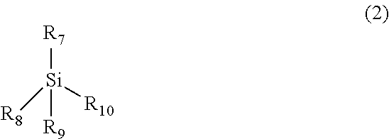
[R7][Si]([R10])([R8])[R9]
